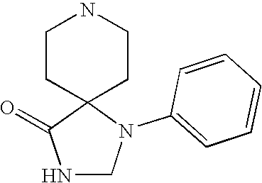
N1CN(C2=CC=CC=C2)C2(C1=O)CCNCC2
